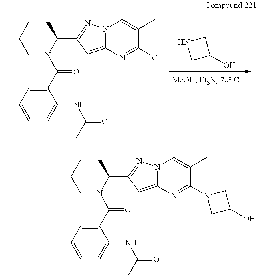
C1(C(N2C(C3=NN4C(=C3)N=C(Cl)C(C)=C4)CCCC2)=O)=CC(C)=CC=C1NC(=O)C.C1C(O)CN1.C1(C(N2C(C3=NN4C(=C3)N=C(N3CC(O)C3)C(C)=C4)CCCC2)=O)=CC(C)=CC=C1NC(=O)C
